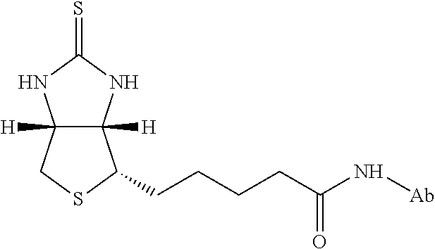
C12([H])C([H])(NC(=S)N1)C(CCCCC(N[Ab])=O)SC2
